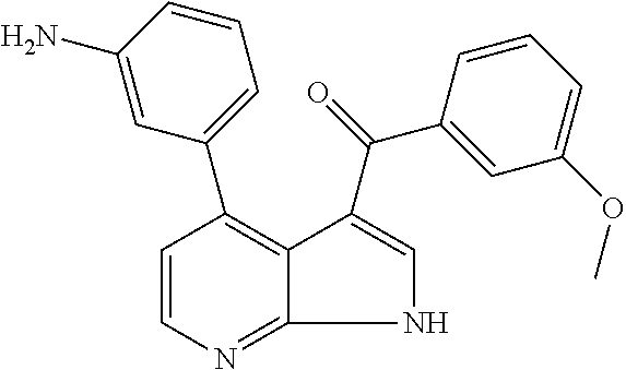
C1=CN=C2NC=C(C(C3=CC(OC)=CC=C3)=O)C2=C1C1=CC=CC(N)=C1
